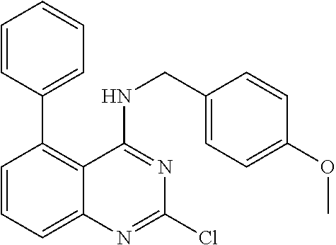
C1=CC=CC=C1C1=C2C(=CC=C1)N=C(Cl)N=C2NCC1=CC=C(OC)C=C1
